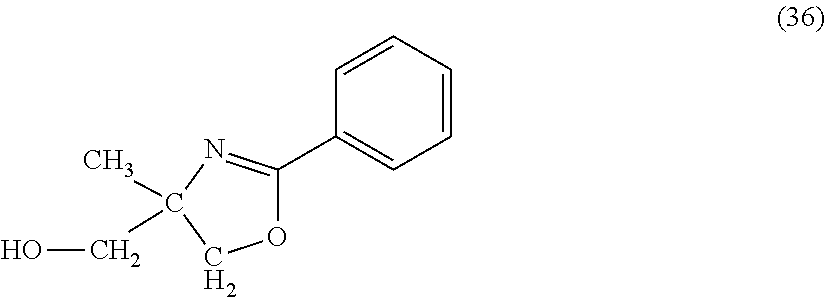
C1(C2=NC(CO)(C)CO2)=CC=CC=C1
